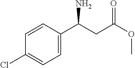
C1=C(C(CC(OC)=O)N)C=CC(Cl)=C1
